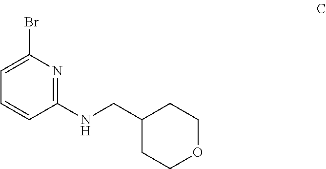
C1(NCC2CCOCC2)=NC(Br)=CC=C1
